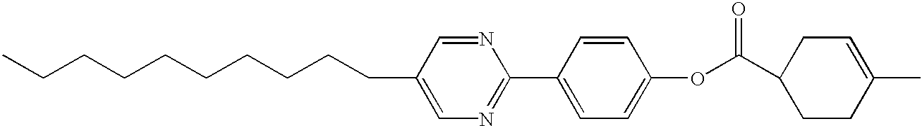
CCCCCCCCCCC1=CN=C(C2=CC=C(OC(C3CCC(C)=CC3)=O)C=C2)N=C1
